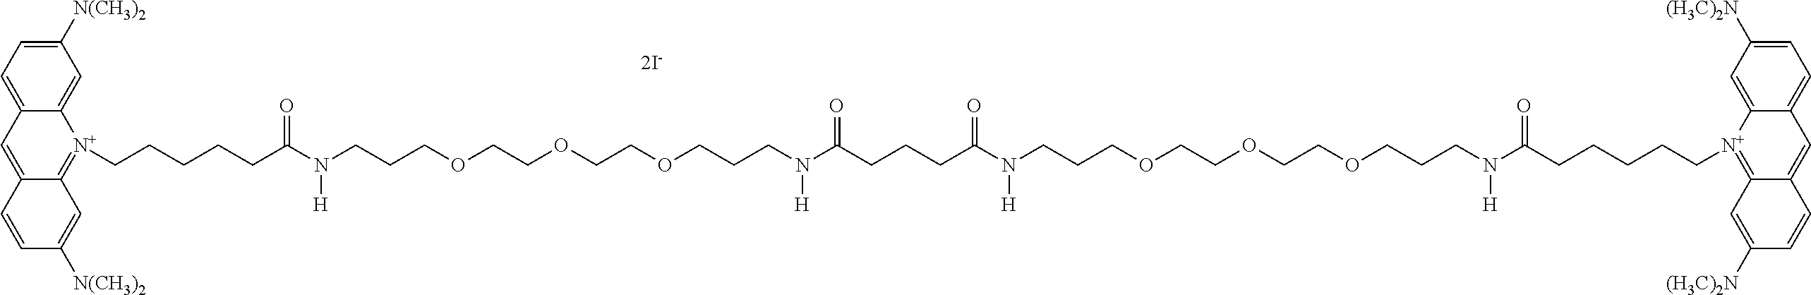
C12=CC3=CC=C([N(CH3)2])C=C3[N+](CCCCCC(N(CCCOCCOCCOCCCN(C(CCCC(N([H])CCCOCCOCCOCCCN(C(CCCCC[N+]3=C4C(=CC5=CC=C([(H3C)2N])C=C53)C=CC([(H3C)2N])=C4)=O)[H])=O)=O)[H])[H])=O)=C1C=C([N(CH3)2])C=C2
